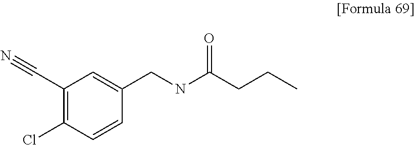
C1(C#N)=C(Cl)C=CC(CNC(CCC)=O)=C1
